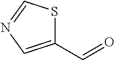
C1(C=O)=CN=CS1
